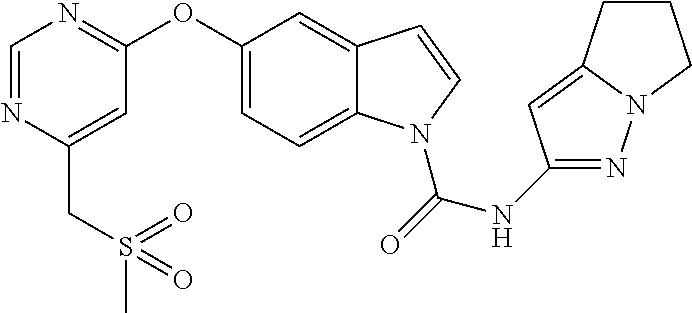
N(C(=O)N1C2=CC=C(OC3=NC=NC(CS(C)(=O)=O)=C3)C=C2C=C1)C1=NN2C(=C1)CCC2
